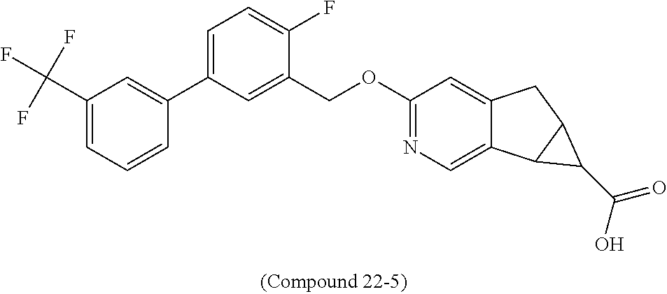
C1=CC=C(C(F)(F)F)C=C1C1=CC=C(F)C(COC2=NC=C3C(=C2)CC2C3C2C(=O)O)=C1
